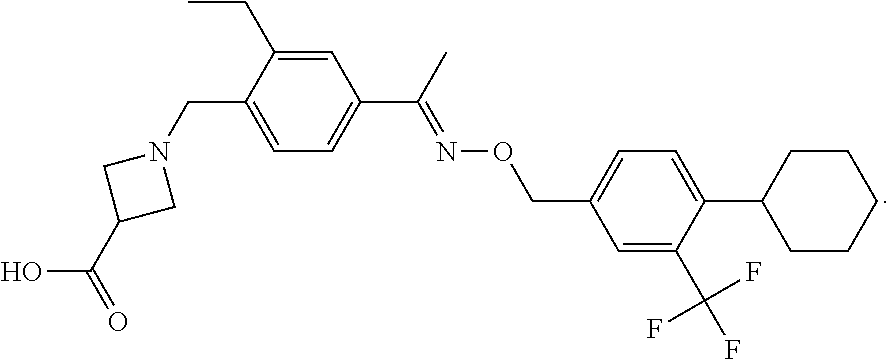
C1=C(CN2CC(C(O)=O)C2)C(CC)=CC(C(C)=NOCC2=CC=C(C3CCCCC3)C(C(F)(F)F)=C2)=C1
